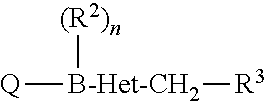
[Q][B-Het-CH2]([(R2)n])[R3]
